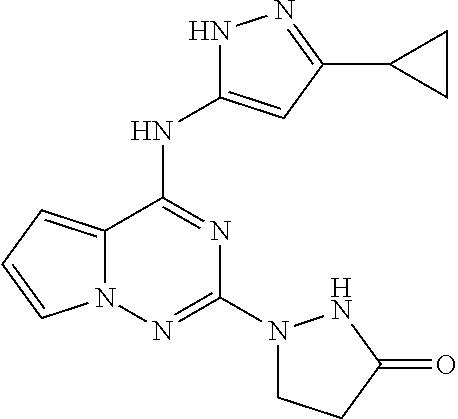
C12=CC=CN1N=C(N1CCC(=O)N1)N=C2NC1=CC(C2CC2)=NN1
